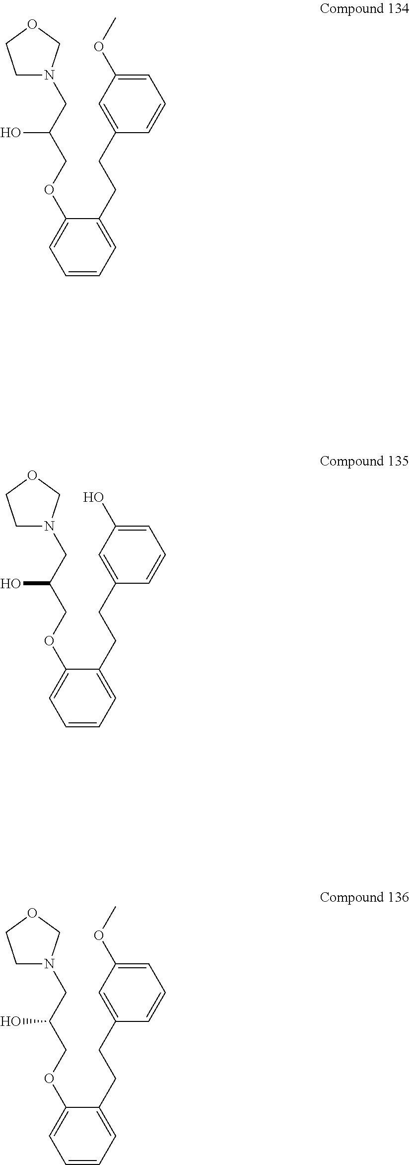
C(C(COC1=CC=CC=C1CCC1=CC(OC)=CC=C1)O)N1CCOC1.C(C(COC1=CC=CC=C1CCC1=CC(OC)=CC=C1)O)N1CCOC1.C(C(COC1=CC=CC=C1CCC1=CC(O)=CC=C1)O)N1CCOC1
